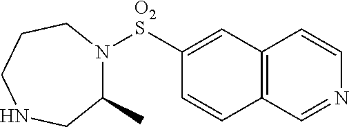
C12=C(C=NC=C1)C=CC([O2S]N1C(C)CNCCC1)=C2
